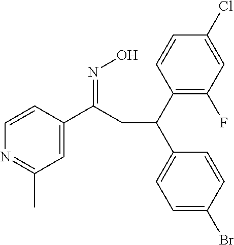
C1=CC(C(CC(C2=CC=C(Br)C=C2)C2=C(F)C=C(Cl)C=C2)=NO)=CC(C)=N1
